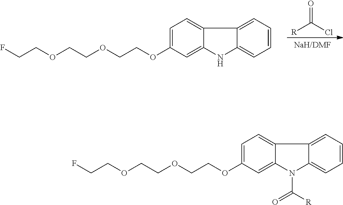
[R]C(Cl)=O.C1=C(OCCOCCOCCF)C=C2C(=C1)C1=CC=CC=C1N2.C1=C(OCCOCCOCCF)C=C2C(=C1)C1=CC=CC=C1N2C(=O)[R]
